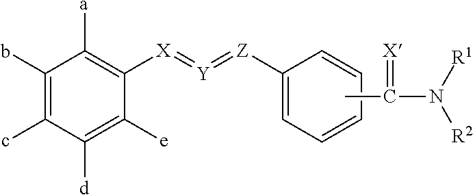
C1(b)=C(c)C([d])=C([e])C([X]=[Y]=[Z]C2=CC=CC=C2)=C1[a].CC(N([R1])[R2])=[X]
